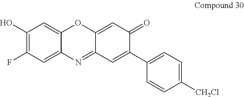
C1=C2C(=CC(F)=C1O)N=C1C(=CC(=O)C(C3=CC=C([CH2Cl])C=C3)=C1)O2
